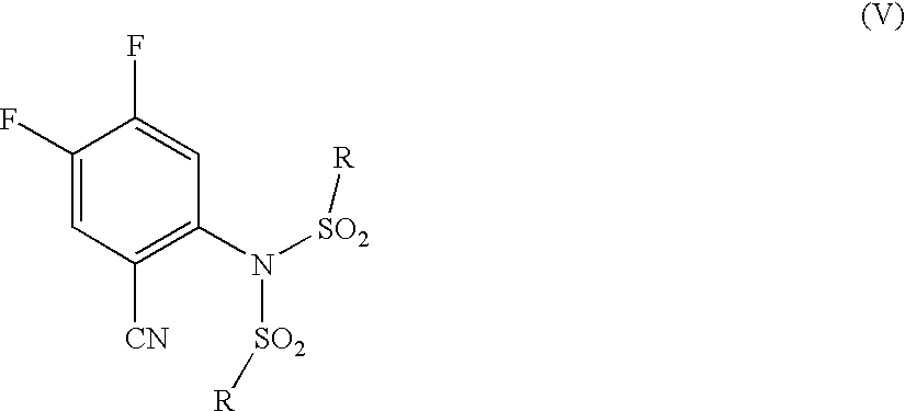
C1(F)=CC([CN])=C(N([SO2][R])[SO2][R])C=C1F
